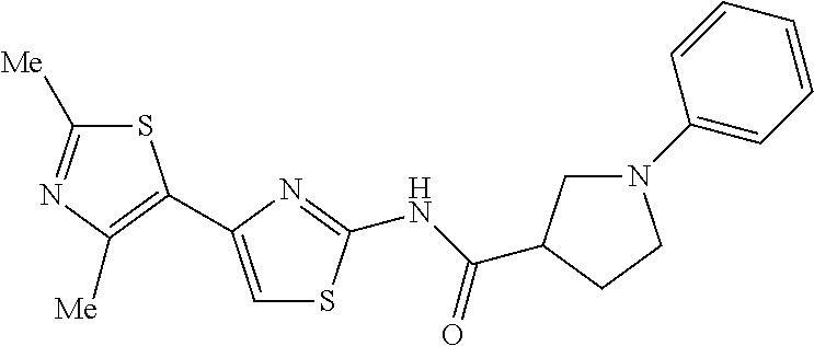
S1C([Me])=NC([Me])=C1C1=CSC(NC(=O)C2CN(C3=CC=CC=C3)CC2)=N1
